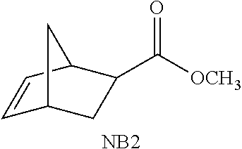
C1=CC2C(C([OCH3])=O)CC1C2.[NB2]
